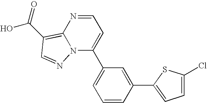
N12C(C3=CC=CC(C4=CC=C(Cl)S4)=C3)=CC=NC1=C(C(O)=O)C=N2
